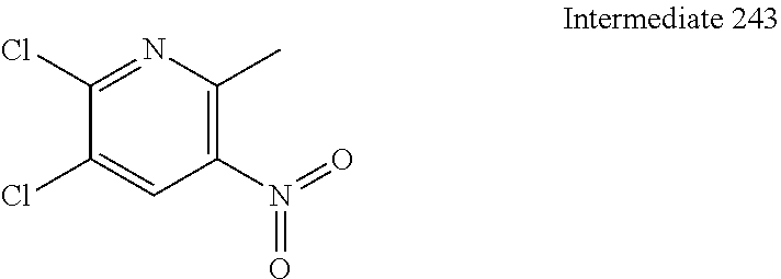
N1=C(Cl)C(Cl)=CC(N(=O)=O)=C1C
